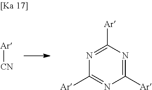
[Ar][CN].[Ar]C1=NC([Ar])=NC([Ar])=N1
